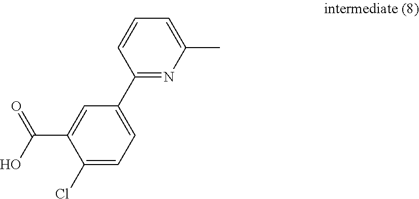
C1=C(C2=NC(C)=CC=C2)C=C(C(=O)O)C(Cl)=C1
